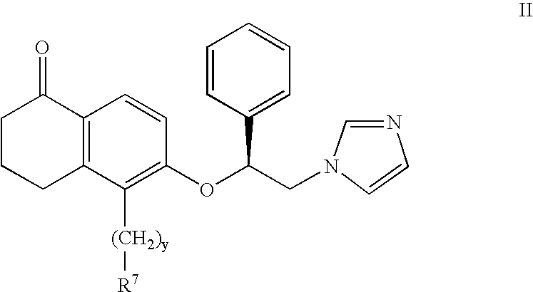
C1C2=C(C(=O)CC1)C=CC(OC(CN1C=CN=C1)C1=CC=CC=C1)=C2[(CH2)y][R7]
